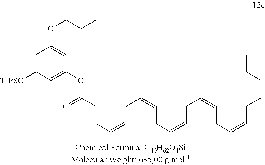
C1=C([TIPSO])C=C(OC(CCC=CCC=CCC=CCC=CCC=CCC=CCC)=O)C=C1OCCC
